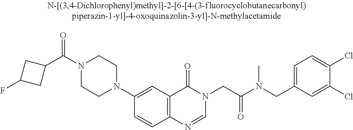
N1(C(C2CC(F)C2)=O)CCN(C2=CC3=C(C=C2)N=CN(CC(=O)N(CC2=CC=C(Cl)C(Cl)=C2)C)C3=O)CC1
